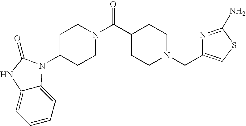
C1=CC=C2C(=C1)NC(=O)N2C1CCN(C(C2CCN(CC3=CSC(N)=N3)CC2)=O)CC1
